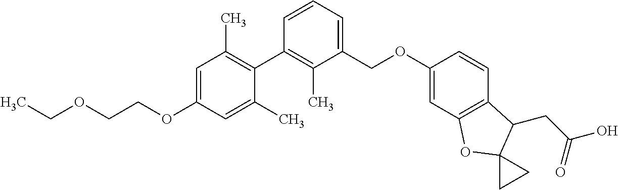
C1=C(OCCOCC)C=C(C)C(C2=C(C)C(COC3=CC4=C(C=C3)C(CC(O)=O)C3(O4)CC3)=CC=C2)=C1C
